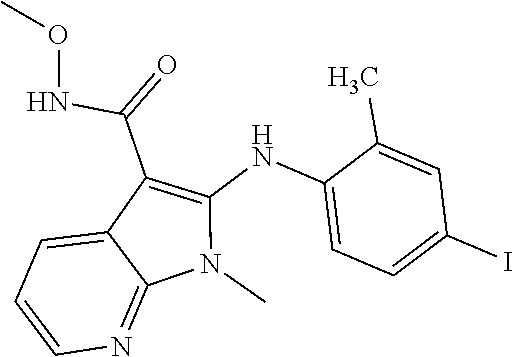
N(C(C1=C(NC2=CC=C(I)C=C2C)N(C)C2=NC=CC=C12)=O)OC
